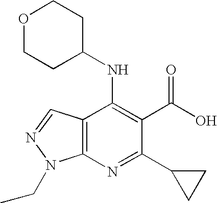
C12=C(N=C(C3CC3)C(C(O)=O)=C1NC1CCOCC1)N(CC)N=C2
